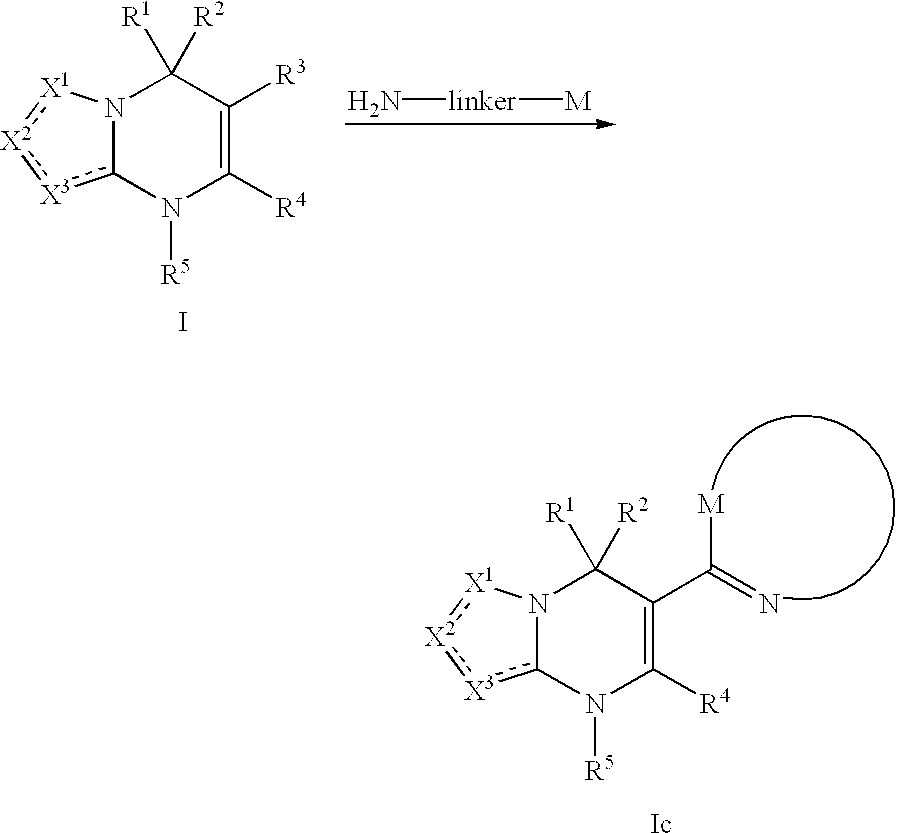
N12c([X3]:[X2]:[X1]1)N([R5])C([R4])=C(C([M])=N)C2([R1])[R2].[Ic].N12c([X3]:[X2]:[X1]1)N([R5])C([R4])=C([R3])C2([R1])[R2].I.N[linker][M]
